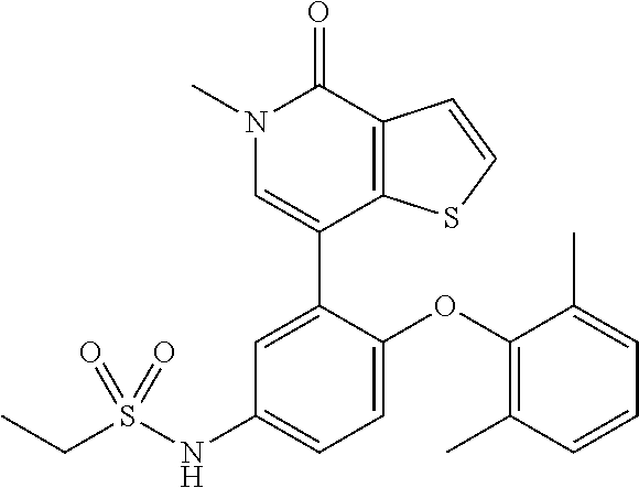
C1=CSC2=C1C(=O)N(C)C=C2C1=CC(NS(CC)(=O)=O)=CC=C1OC1=C(C)C=CC=C1C
